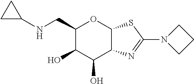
C1(CNC2CC2)C(O)C(O)C2C(O1)SC(N1CCC1)=N2
